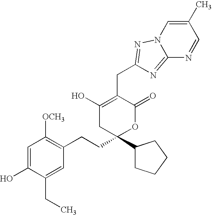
C1=C(O)C(CC)=CC(CCC2(C3CCCC3)OC(=O)C(CC3=NN4C=C(C)C=NC4=N3)=C(O)C2)=C1[OCH3]
